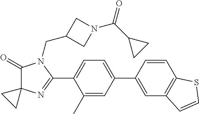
C1(=O)C2(N=C(C3=CC=C(C4=CC5=C(C=C4)SC=C5)C=C3C)N1CC1CN(C(C3CC3)=O)C1)CC2
